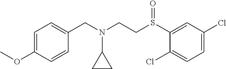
COC1=CC=C(CN(CCS(C2=CC(Cl)=CC=C2Cl)=O)C2CC2)C=C1
